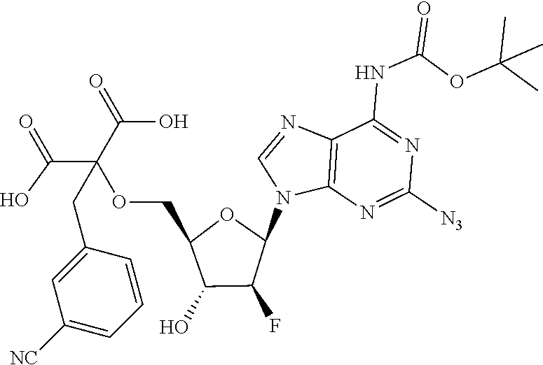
C12=C(N=C([N3])N=C1NC(=O)OC(C)(C)C)N(C1OC(COC(C(=O)O)(C(=O)O)CC3=CC([NC])=CC=C3)C(O)C1F)C=N2
